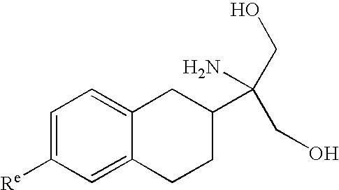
C1=C([Re])C=C2C(=C1)CC(C(N)(CO)CO)CC2
